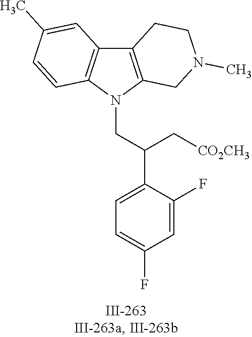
N1(CC(C2=CC=C(F)C=C2F)C[CO2CH3])C2=C(C3=C1C=CC(C)=C3)CCN(C)C2
